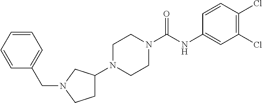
C1(N2CCN(C(NC3=CC(Cl)=C(Cl)C=C3)=O)CC2)CCN(CC2=CC=CC=C2)C1
